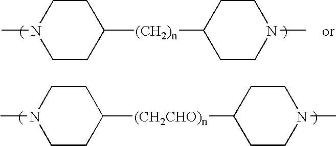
C1CN(C)CCC1[(CH2)n]C1CCN(C)CC1.C1CN(C)CCC1[(CH2CHO)n]C1CCN(C)CC1
